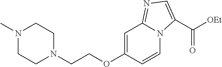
N1(C)CCN(CCOC2=CC3=NC=C(C([OEt])=O)N3C=C2)CC1
